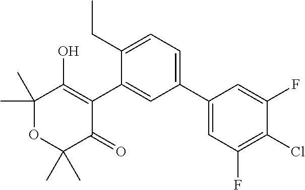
C1(C2=CC=C(CC)C(C3=C(O)C(C)(C)OC(C)(C)C3=O)=C2)=CC(F)=C(Cl)C(F)=C1
